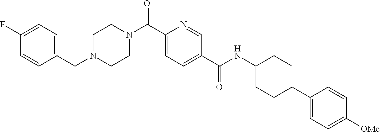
C(C1=CC=C(C(NC2CCC(C3=CC=C([OMe])C=C3)CC2)=O)C=N1)(=O)N1CCN(CC2=CC=C(F)C=C2)CC1
